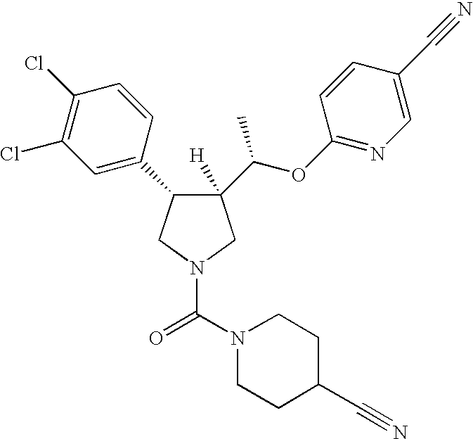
C1(C(OC2=NC=C(C#N)C=C2)C)([H])C(C2=CC(Cl)=C(Cl)C=C2)CN(C(N2CCC(C#N)CC2)=O)C1
